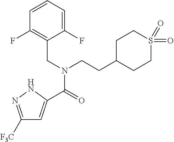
C1([F3C])=NNC(C(=O)N(CC2=C(F)C=CC=C2F)CCC2CCS(=O)(=O)CC2)=C1
